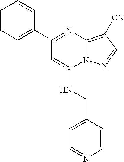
C1=NC=CC(CNC2=CC(C3=CC=CC=C3)=NC3=C([CN])C=NN23)=C1
